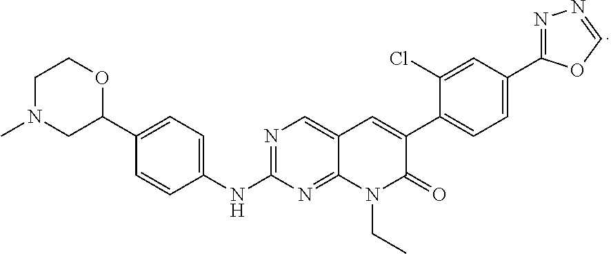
C1C(C2=CC=C(NC3=NC=C4C(=N3)N(CC)C(=O)C(C3=CC=C(C5=NN=CO5)C=C3Cl)=C4)C=C2)OCCN1C
